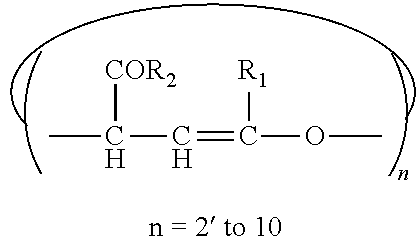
CC(C=C([R1])OC)[COR2]
